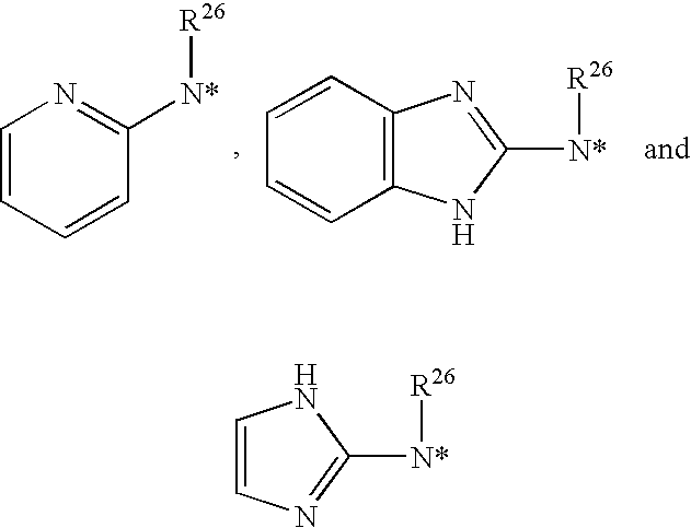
C1=CC=CC([N*][R26])=N1.C12=C(C=CC=C1)N=C([N*][R26])N2.C1=CNC([N*][R26])=N1
